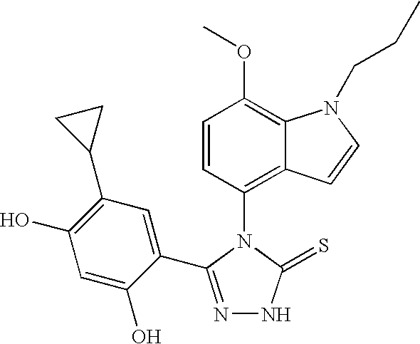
C1=CC(N2C(=S)NN=C2C2=CC(C3CC3)=C(O)C=C2O)=C2C(=C1OC)N(CCC)C=C2
